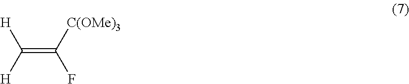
[H]C([H])=C([C(OMe)3])F
